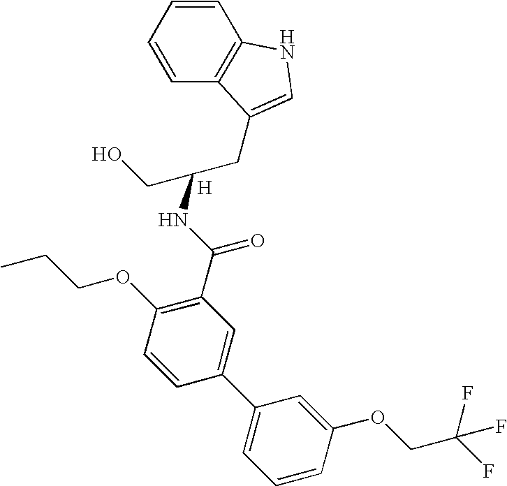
C1=CC=CC2=C1NC=C2CC(CO)NC(C1=C(OCCC)C=CC(C2=CC=CC(OCC(F)(F)F)=C2)=C1)=O.[H]
